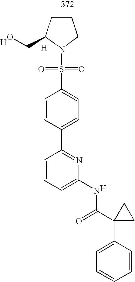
C1CC(CO)N(S(=O)(=O)C2=CC=C(C3=NC(NC(C4(C5=CC=CC=C5)CC4)=O)=CC=C3)C=C2)C1.[H].[H].[H]
